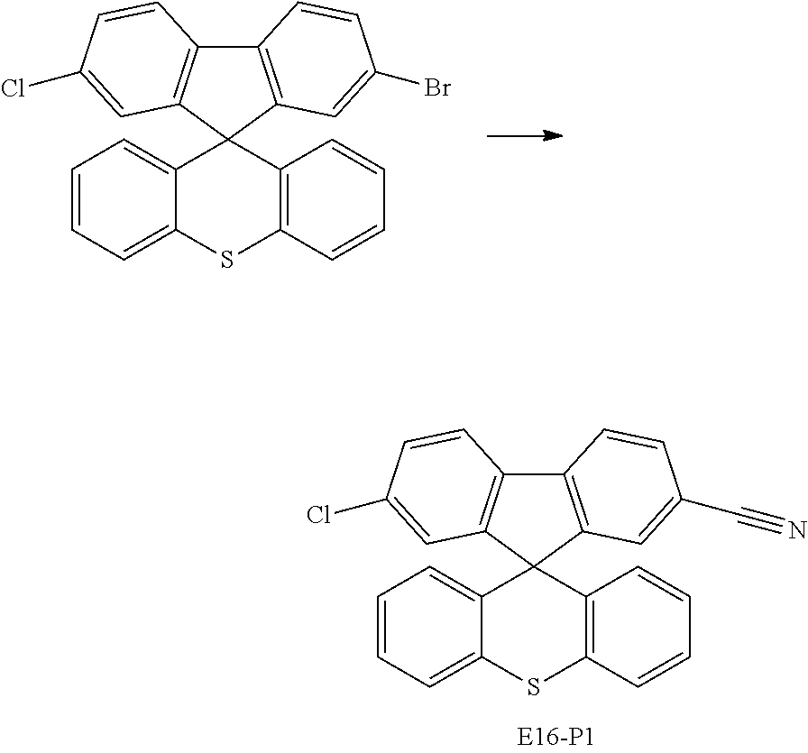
C1=CC=C2C(=C1)C1(C3=C(S2)C=CC=C3)C2=C(C3=C1C=C(Cl)C=C3)C=CC(C#N)=C2.C1=CC=C2C(=C1)C1(C3=C(S2)C=CC=C3)C2=C(C3=C1C=C(Cl)C=C3)C=CC(Br)=C2
